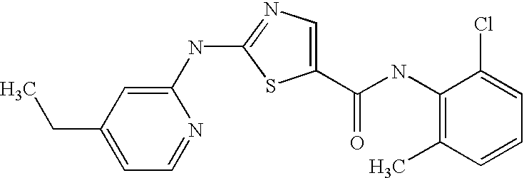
C1(NC2=NC=C(C(NC3=C(C)C=CC=C3Cl)=O)S2)=CC(CC)=CC=N1
